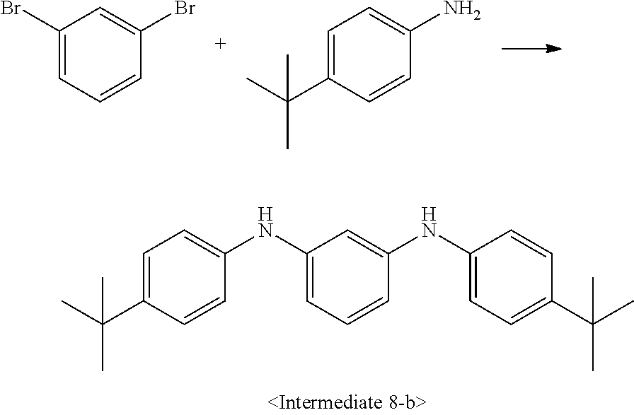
C1=C(C(C)(C)C)C=CC(NC2=CC=CC(NC3=CC=C(C(C)(C)C)C=C3)=C2)=C1.C1(Br)=CC=CC(Br)=C1.C1=C(C(C)(C)C)C=CC(N)=C1
